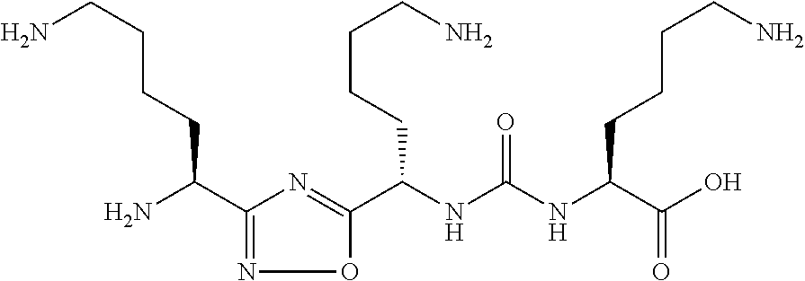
C1(C(N)CCCCN)=NOC(C(NC(NC(C(O)=O)CCCCN)=O)CCCCN)=N1
